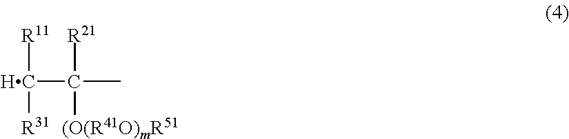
C([R11])([R31])C([R21])([(O(R41O)mR51])C
